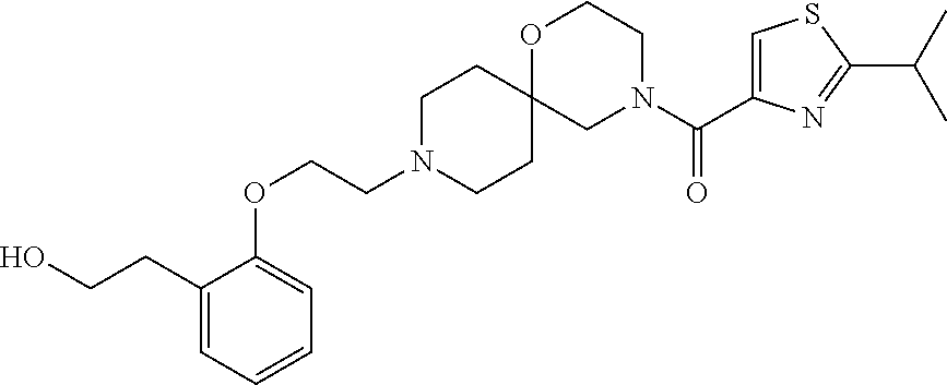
C1(CCO)=CC=CC=C1OCCN1CCC2(CC1)CN(C(C1=CSC(C(C)C)=N1)=O)CCO2
